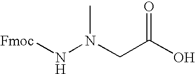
[Fmoc]NN(CC(O)=O)C
